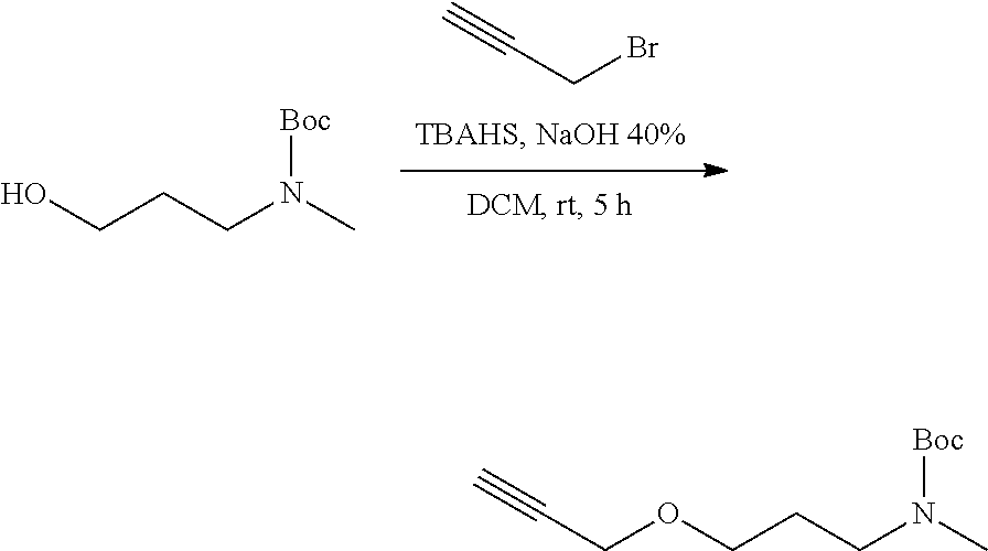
C(CBr)#C.OCCCN(C)[Boc].C(COCCCN(C)[Boc])#C
